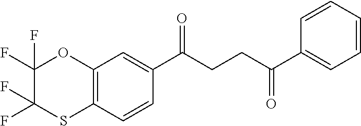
C12=C(C=CC(C(CCC(C3=CC=CC=C3)=O)=O)=C1)SC(F)(F)C(F)(F)O2
